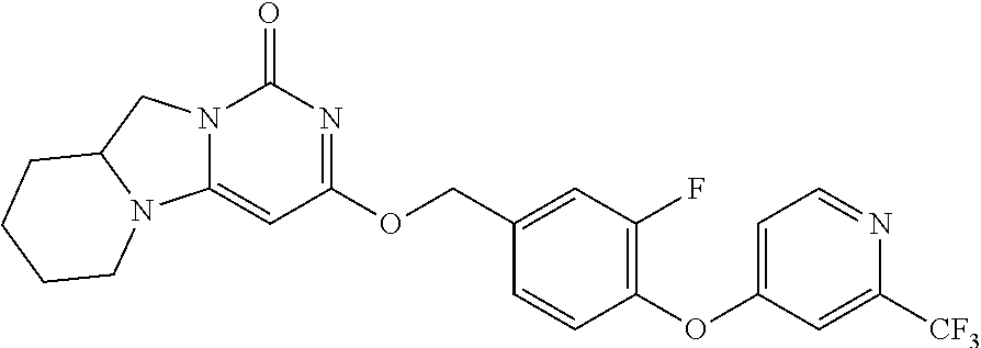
N12C(CN3C1=CC(OCC1=CC(F)=C(OC4=CC=NC([CF3])=C4)C=C1)=NC3=O)CCCC2
